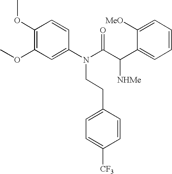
COC1=C(OC)C=CC(N(C(=O)C(C2=CC=CC=C2[MeO])[NHMe])CCC2=CC=C([CF3])C=C2)=C1
